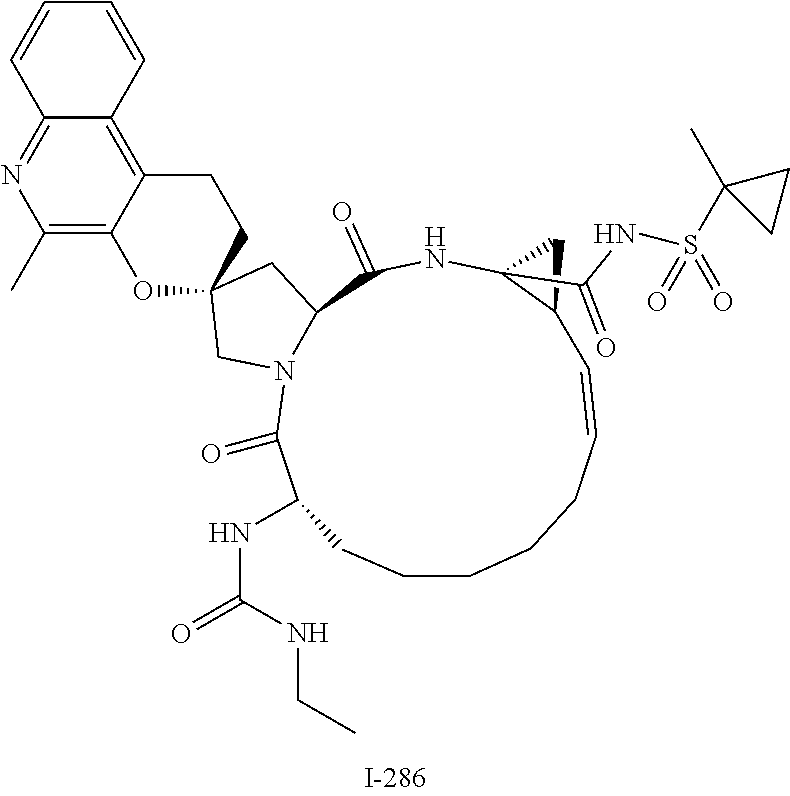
C1CCCC=CC2C(C(NS(C3(C)CC3)(=O)=O)=O)(NC(=O)C3N(C(=O)C(NC(=O)NCC)C1)CC1(C3)CCC3=C4C(=NC(C)=C3O1)C=CC=C4)C2
